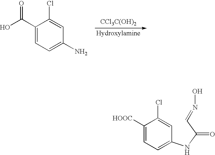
[CCl3C(OH)2].C1(C(O)=O)=CC=C(N)C=C1Cl.C1([HOOC])=CC=C(NC(C=NO)=O)C=C1Cl
